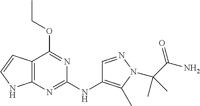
C12=C(N=C(NC3=C(C)N(C(C(N)=O)(C)C)N=C3)N=C1OCC)NC=C2
